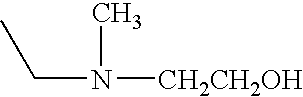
CCN([CH2CH2OH])C
